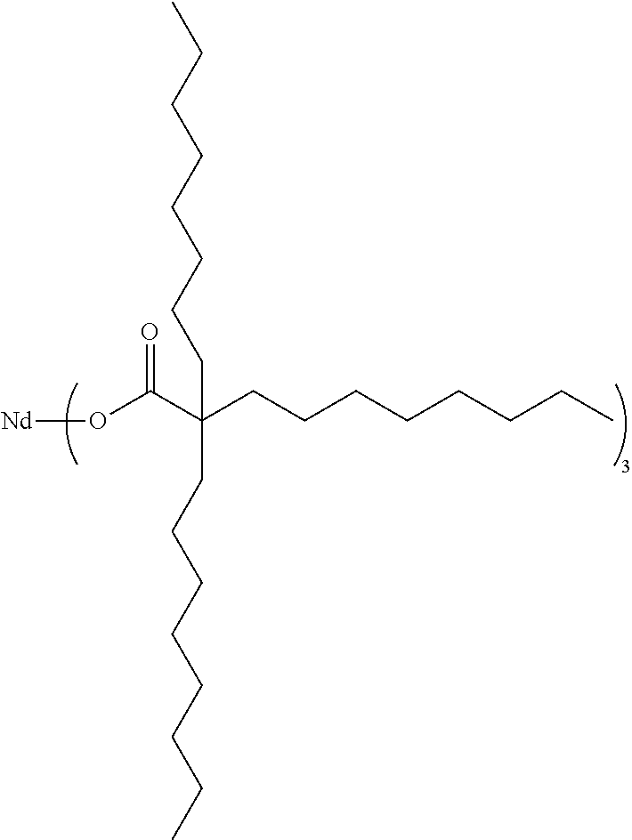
[Nd]OC(C(CCCCCCCC)(CCCCCCCC)CCCCCCCC)=O
